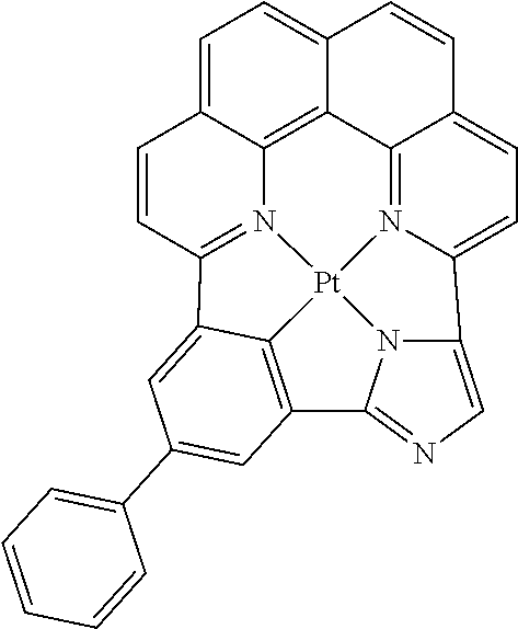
C1=C2C3=C4C(=C1)C=CC1=CC=C5N(=C41)[Pt]14N3=C(C=C2)C2=CC(C3=CC=CC=C3)=CC(=C12)C1=NC=C5N14
